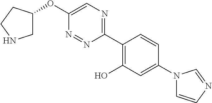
O(C1=CN=C(C2=C(O)C=C(N3C=CN=C3)C=C2)N=N1)C1CNCC1
